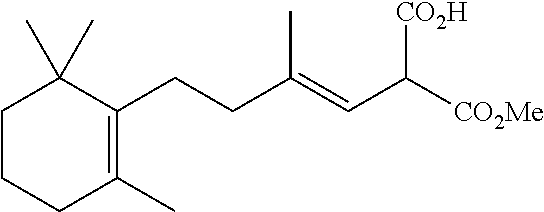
C1CCC(C)=C(CCC(=CC([CO2Me])[CO2H])C)C1(C)C
